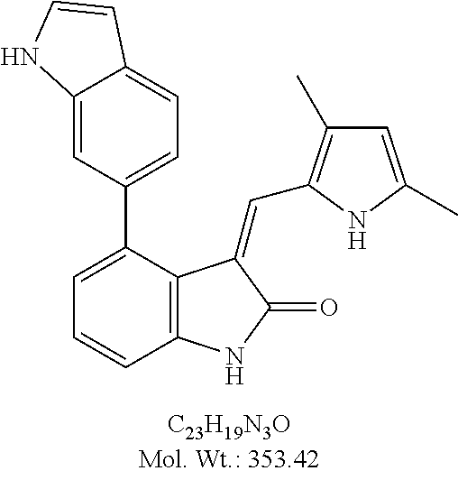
C1=C(C2=CC=C3C(=C2)NC=C3)C2=C(C=C1)NC(=O)C2=CC1=C(C)C=C(C)N1
